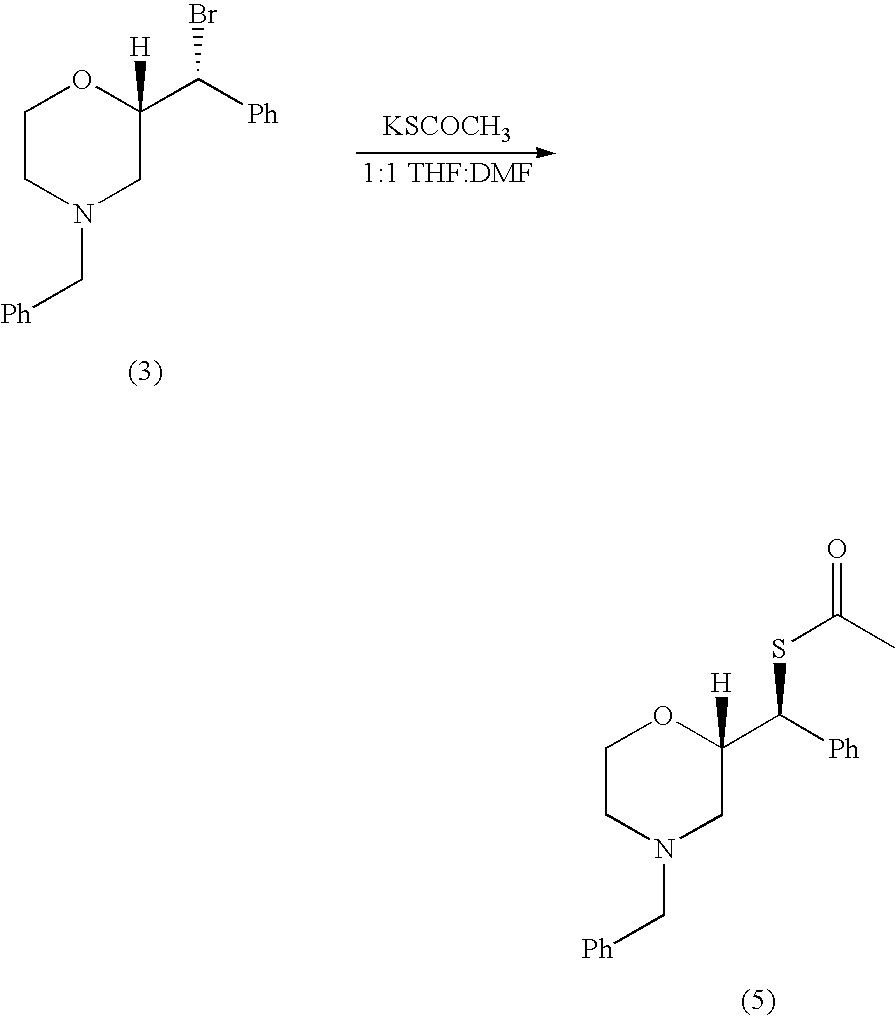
O1CCN(C[Ph])CC1(C([Ph])SC(=O)C)[H].O1CCN(C[Ph])CC1(C([Ph])Br)[H].[1:1 THF:DMF].[KSCOCH3]
